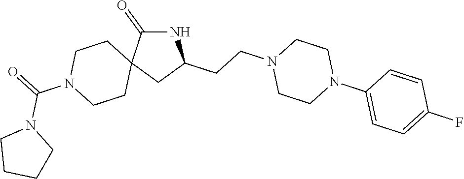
N1C(=O)C2(CC1CCN1CCN(C3=CC=C(F)C=C3)CC1)CCN(C(=O)N1CCCC1)CC2
